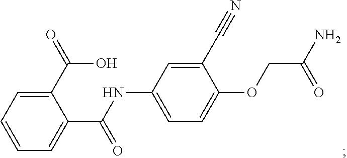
C1(C(=O)O)=CC=CC=C1C(NC1=CC=C(OCC(N)=O)C(C#N)=C1)=O
